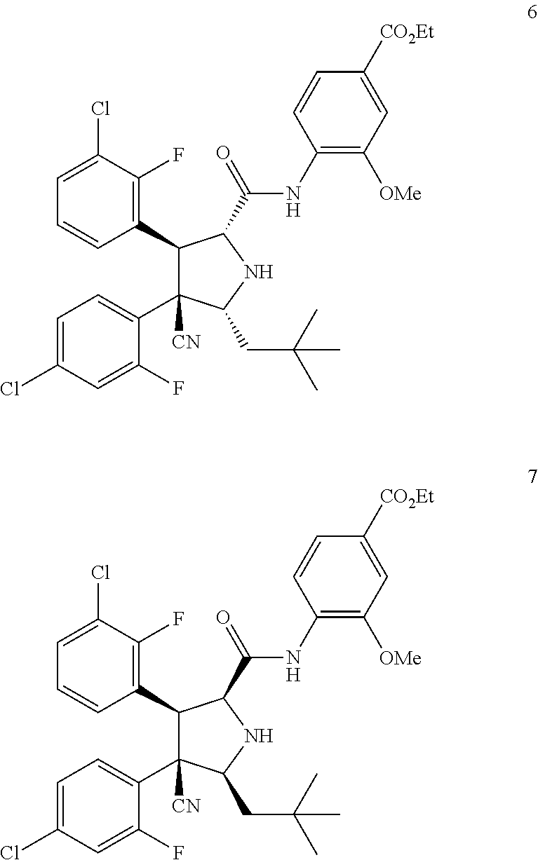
C1(C2C([CN])(C3=CC=C(Cl)C=C3F)C(CC(C)(C)C)NC2C(=O)NC2=C([OMe])C=C([CO2Et])C=C2)=C(F)C(Cl)=CC=C1.C1(C2C([CN])(C3=CC=C(Cl)C=C3F)C(CC(C)(C)C)NC2C(=O)NC2=C([OMe])C=C([CO2Et])C=C2)=C(F)C(Cl)=CC=C1
